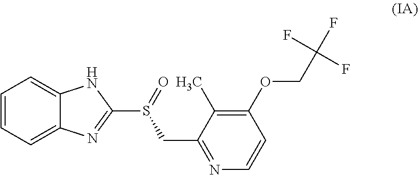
C1=CC=C2C(=C1)NC(S(CC1=NC=CC(OCC(F)(F)F)=C1C)=O)=N2
